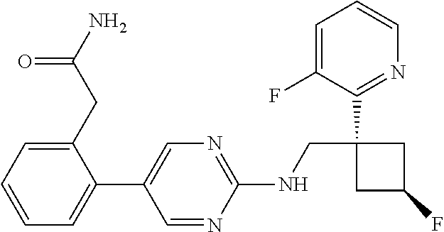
C1=NC(NCC2(C3=NC=CC=C3F)CC(F)C2)=NC=C1C1=CC=CC=C1CC(N)=O
